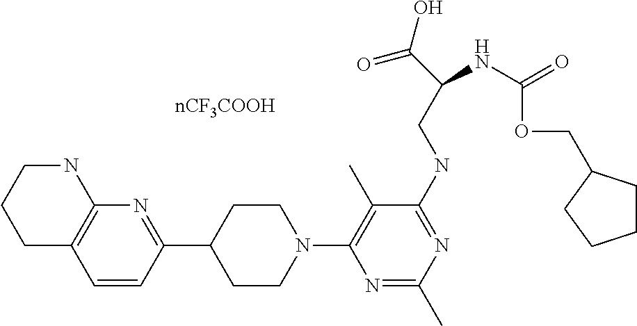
C1C2=C(NCC1)N=C(C1CCN(C3=C(C)C(NCC(C(=O)O)NC(OCC4CCCC4)=O)=NC(C)=N3)CC1)C=C2
